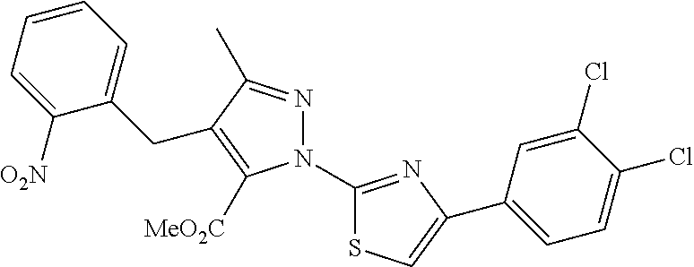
N1(C2=NC(C3=CC=C(Cl)C(Cl)=C3)=CS2)N=C(C)C(CC2=CC=CC=C2[O2N])=C1[MeO2C]
